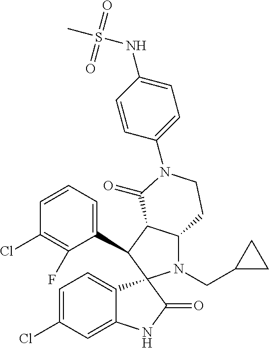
C1(C2C3C(N(CC4CC4)C24C2=CC=C(Cl)C=C2NC4=O)CCN(C2=CC=C(NS(C)(=O)=O)C=C2)C3=O)=CC=CC(Cl)=C1F
